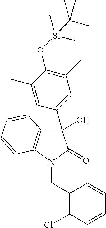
[Si](OC1=C(C)C=C(C2(O)C3=C(N(CC4=C(Cl)C=CC=C4)C2=O)C=CC=C3)C=C1C)(C)(C)C(C)(C)C
